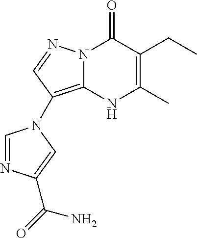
C1=NC(C(=O)N)=CN1C1=C2N(N=C1)C(=O)C(CC)=C(C)N2
